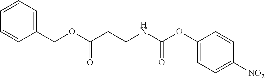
C1(COC(CCNC(OC2=CC=C([NO2])C=C2)=O)=O)=CC=CC=C1
